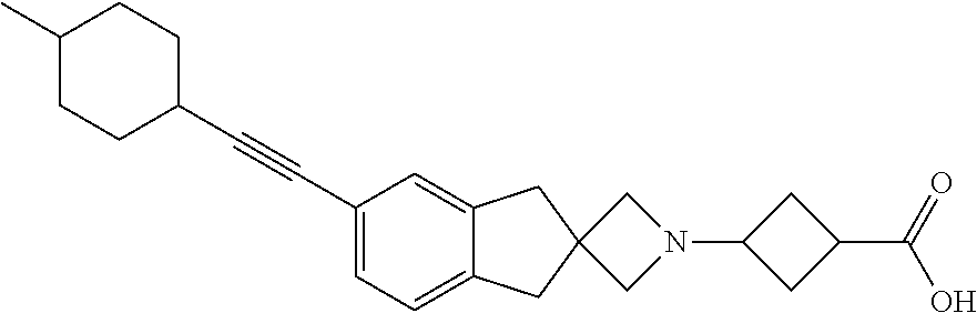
C1(C#CC2CCC(C)CC2)=CC=C2C(=C1)CC1(C2)CN(C2CC(C(=O)O)C2)C1
